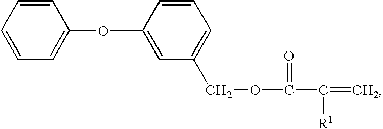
C1=CC(OC2=CC=CC=C2)=CC(COC(=O)C([R1])=C)=C1
